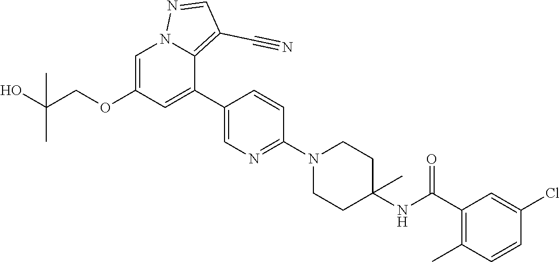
C1=C(OCC(O)(C)C)C=C(C2=CN=C(N3CCC(NC(C4=C(C)C=CC(Cl)=C4)=O)(C)CC3)C=C2)C2=C(C#N)C=NN12
